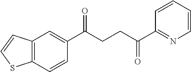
C12=C(C=CC(C(CCC(C3=NC=CC=C3)=O)=O)=C1)SC=C2
